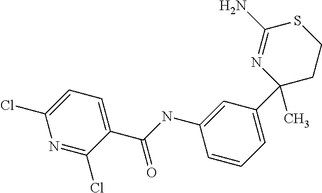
C1(C(NC2=CC(C3(C)N=C(N)SCC3)=CC=C2)=O)=CC=C(Cl)N=C1Cl
